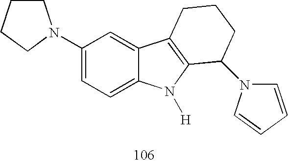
C1(N2CCCC2)=CC=C2C(=C1)C1=C(N2[H])C(N2C=CC=C2)CCC1
